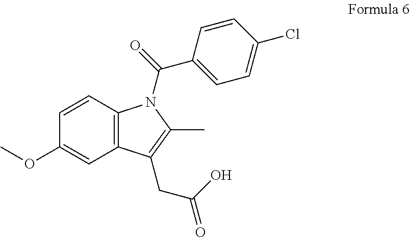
C1=CC2=C(C=C1OC)C(CC(=O)O)=C(C)N2C(=O)C1=CC=C(Cl)C=C1
